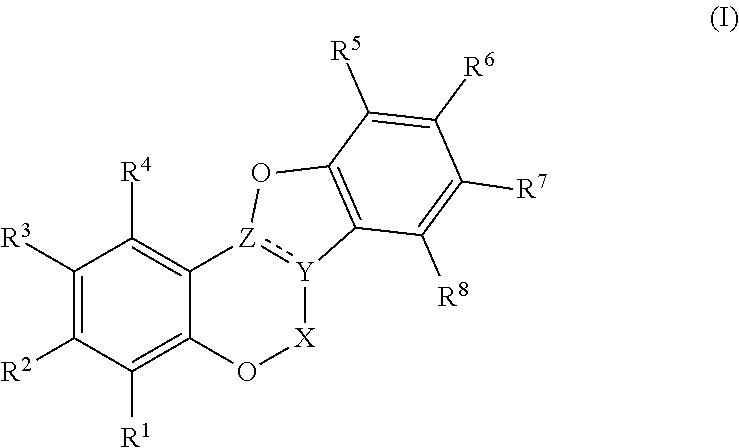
C1([R3])=C([R2])C([R1])=C2C(=C1[R4])[Z]1:[Y]([X]O2)C2=C(O1)C([R5])=C([R6])C([R7])=C2[R8]
